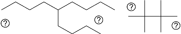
CCCCC(CCCC)CCCC.CC(C)(C(C)(C)C)C
